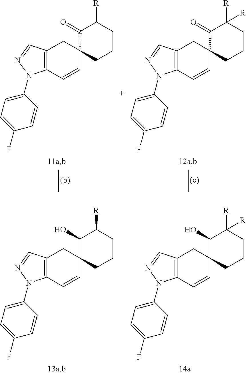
C12=C(C=CC3(C1)CCCC([R])C3=O)N(C1=CC=C(F)C=C1)N=C2.C12=C(C=CC3(C1)CCCC([R])([R])C3=O)N(C1=CC=C(F)C=C1)N=C2.C12=C(C=CC3(C1)CCCC([R])C3O)N(C1=CC=C(F)C=C1)N=C2.C12=C(C=CC3(C1)CCCC([R])([R])C3O)N(C1=CC=C(F)C=C1)N=C2
